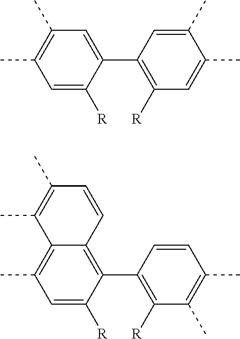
C1=C([R])C(C2=C([R])C=C(C)C(C)=C2)=CC(C)=C1C.C1=C([R])C(C2=C([R])C(C)=C(C)C=C2)=C2C(=C1C)C(C)=C(C)C=C2
